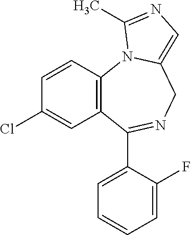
C12=C(C(C3=CC=CC=C3F)=NCC3=CN=C(C)N13)C=C(Cl)C=C2
